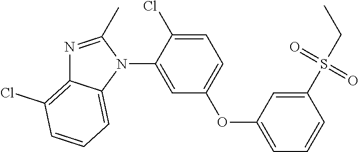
N1(C2=CC(OC3=CC=CC(S(CC)(=O)=O)=C3)=CC=C2Cl)C(C)=NC2=C(Cl)C=CC=C12
